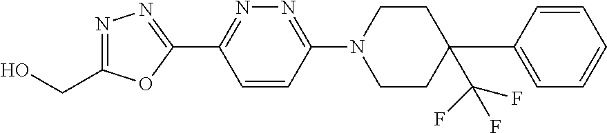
N1=C(CO)OC(C2=NN=C(N3CCC(C4=CC=CC=C4)(C(F)(F)F)CC3)C=C2)=N1
